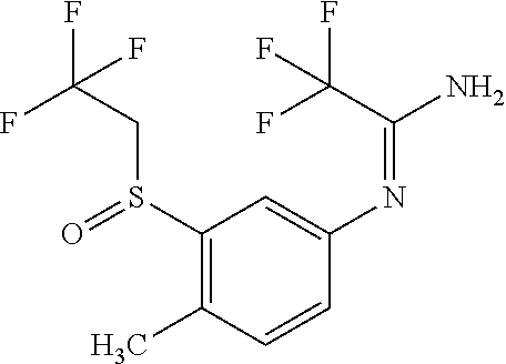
FC(CS(C1=C(C)C=CC(N=C(N)C(F)(F)F)=C1)=O)(F)F
